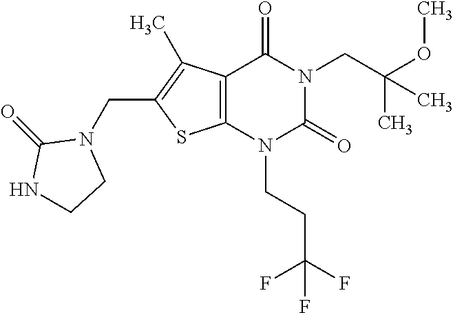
C12=C(N(CCC(F)(F)F)C(=O)N(CC(OC)(C)C)C1=O)SC(CN1C(=O)NCC1)=C2C
